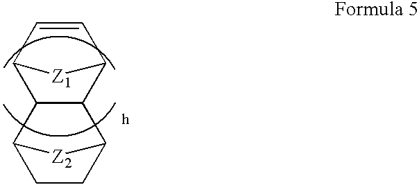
C12C(C3CCC1[Z2]3)C1C=CC2[Z1]1
